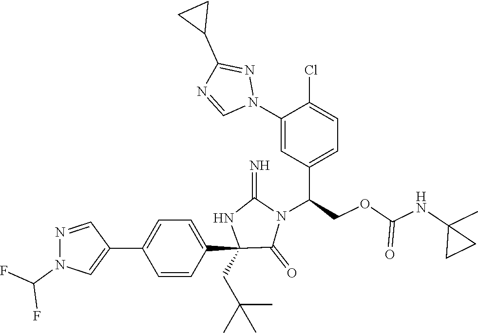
C1(C2=CC=C(C3(CC(C)(C)C)C(=O)N(C(COC(NC4(C)CC4)=O)C4=CC=C(Cl)C(N5N=C(C6CC6)N=C5)=C4)C(=N)N3)C=C2)=CN(C(F)F)N=C1
